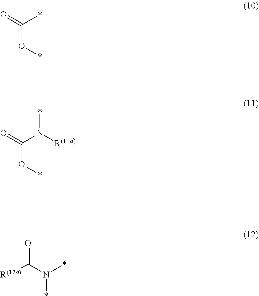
C(O*)(=O)*.C(O*)(=O)N([R(11a)])*.[R(12a)]C(N(*)*)=O
